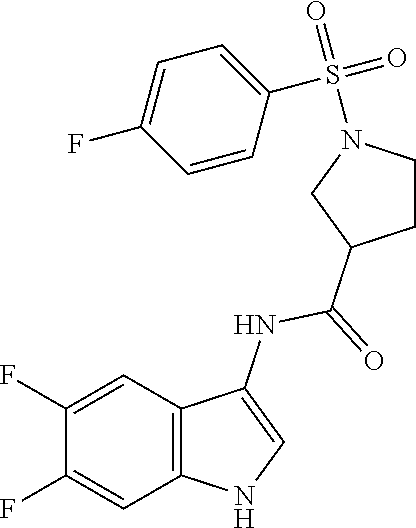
C1(F)=CC2=C(C=C1F)NC=C2NC(=O)C1CCN(S(=O)(=O)C2=CC=C(F)C=C2)C1
